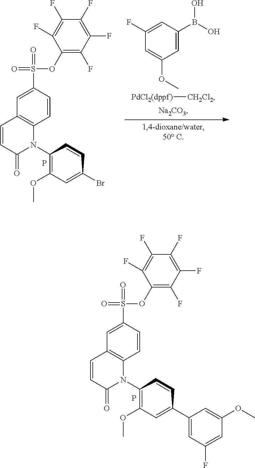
C1(S(OC2=C(F)C(F)=C(F)C(F)=C2F)(=O)=O)=CC2=C(C=C1)N(C1=C(OC)C=C(C3=CC(F)=CC(OC)=C3)C=C1)C(=O)C=C2.P.C1(S(OC2=C(F)C(F)=C(F)C(F)=C2F)(=O)=O)=CC2=C(C=C1)N(C1=C(OC)C=C(Br)C=C1)C(=O)C=C2.P.C1=C(F)C=C(OC)C=C1B(O)O.[PdCl2(dppf)][CH2Cl2]
